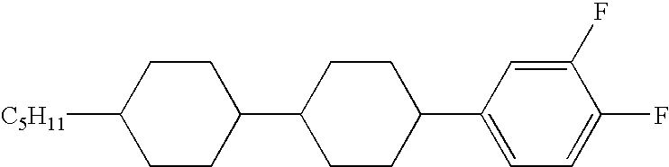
C1([C5H11])CCC(C2CCC(C3=CC=C(F)C(F)=C3)CC2)CC1
